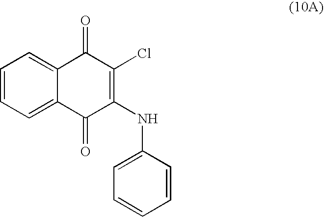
C1=CC=C2C(=C1)C(=O)C(Cl)=C(NC1=CC=CC=C1)C2=O
